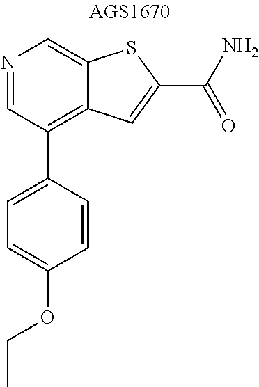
N1=CC(C2=CC=C(OCC)C=C2)=C2C(=C1)SC(C(N)=O)=C2
